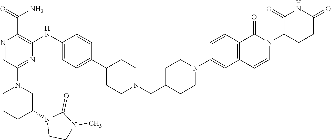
C1(C2=CC=C(NC3=C(C(=O)N)N=CC(N4CCCC(N5CCN(C)C5=O)C4)=N3)C=C2)CCN(CC2CCN(C3=CC4=C(C=C3)C(=O)N(C3C(=O)NC(=O)CC3)C=C4)CC2)CC1
